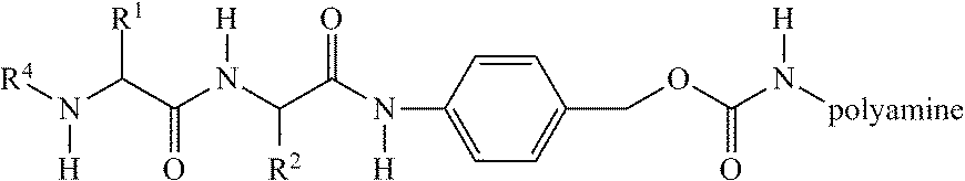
C1=CC(N([H])C(C(N(C(C(N([R4])[H])[R1])=O)[H])[R2])=O)=CC=C1COC(N([polyamine])[H])=O
